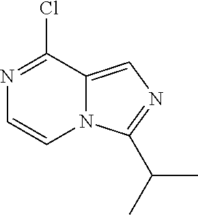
N1=C(Cl)C2=CN=C(C(C)C)N2C=C1
